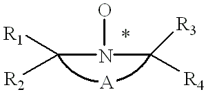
ON(C([R3])[R4])C([R1])[R2]
